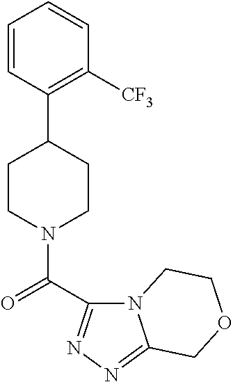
C1=CC(C2CCN(C(=O)C3=NN=C4N3CCOC4)CC2)=C([CF3])C=C1
